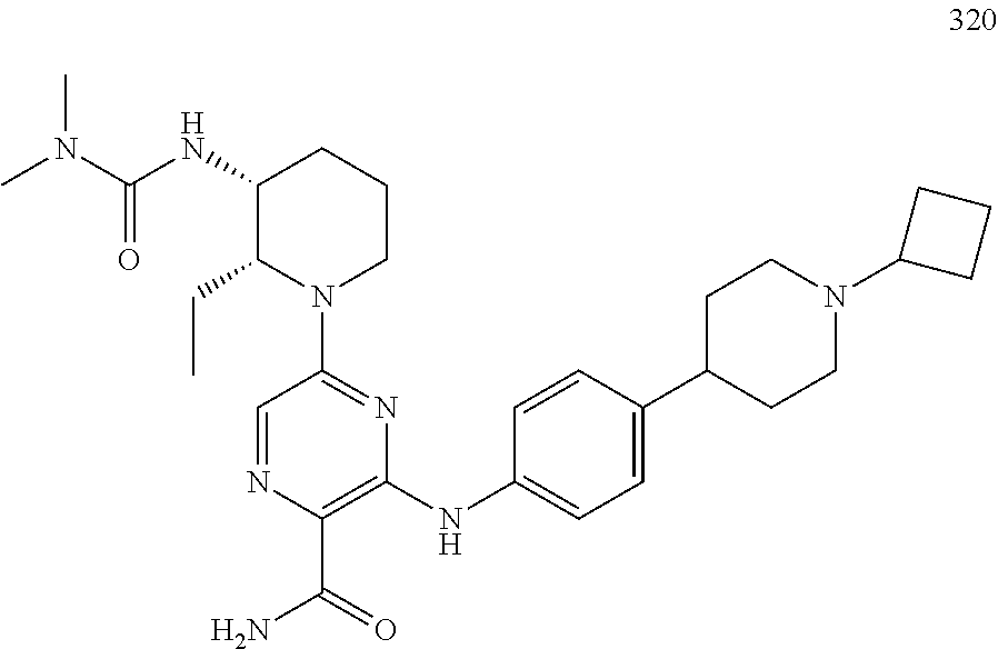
C1(NC(N(C)C)=O)C(CC)N(C2=NC(NC3=CC=C(C4CCN(C5CCC5)CC4)C=C3)=C(C(=O)N)N=C2)CCC1
